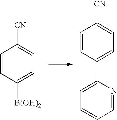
C1=CC([B(OH)2])=CC=C1[CN].C1=CC(C2=CC=CC=N2)=CC=C1[CN]
